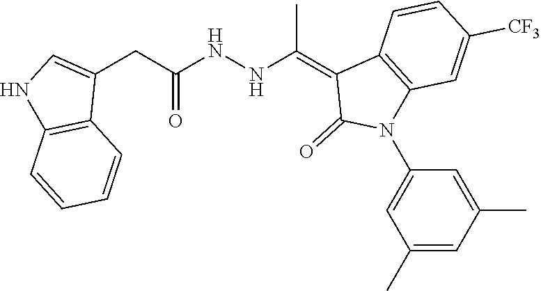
C1=C(C)C=C(C)C=C1N1C2=C(C=CC([CF3])=C2)C(=C(NNC(CC2=CNC3=C2C=CC=C3)=O)C)C1=O
